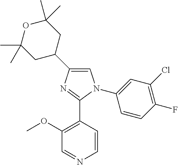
C1=C(C2CC(C)(C)OC(C)(C)C2)N=C(C2=C(OC)C=NC=C2)N1C1=CC(Cl)=C(F)C=C1
